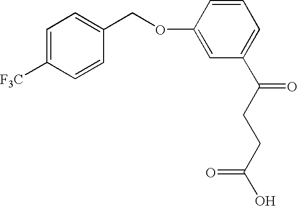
C1=C([F3C])C=CC(COC2=CC(C(CCC(O)=O)=O)=CC=C2)=C1
